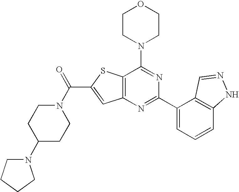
C1CN(C2=NC(C3=CC=CC4=C3C=NN4)=NC3=C2SC(C(N2CCC(N4CCCC4)CC2)=O)=C3)CCO1
